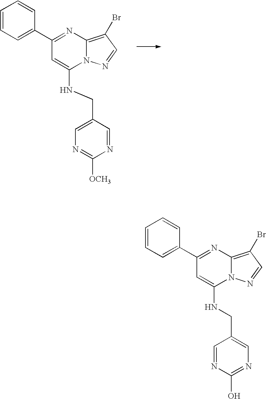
C1(C2=CC=CC=C2)=NC2=C(Br)C=NN2C(NCC2=CN=C([OCH3])N=C2)=C1.C1(C2=CC=CC=C2)=NC2=C(Br)C=NN2C(NCC2=CN=C(O)N=C2)=C1
